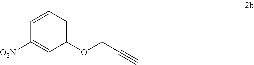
C1(OCC#C)=CC=CC([O2N])=C1
